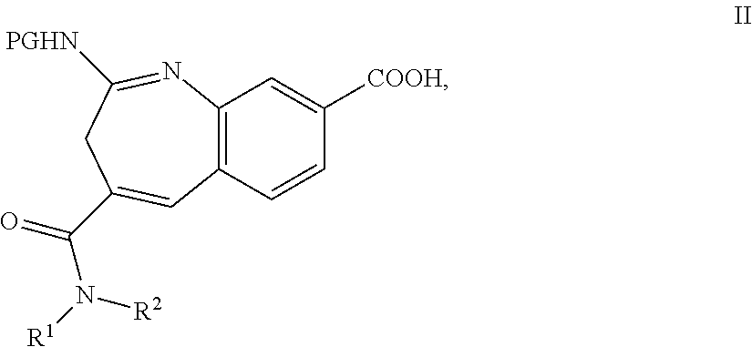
C12=C(C=CC([COOH])=C1)C=C(C(N([R1])[R2])=O)CC([PGHN])=N2
